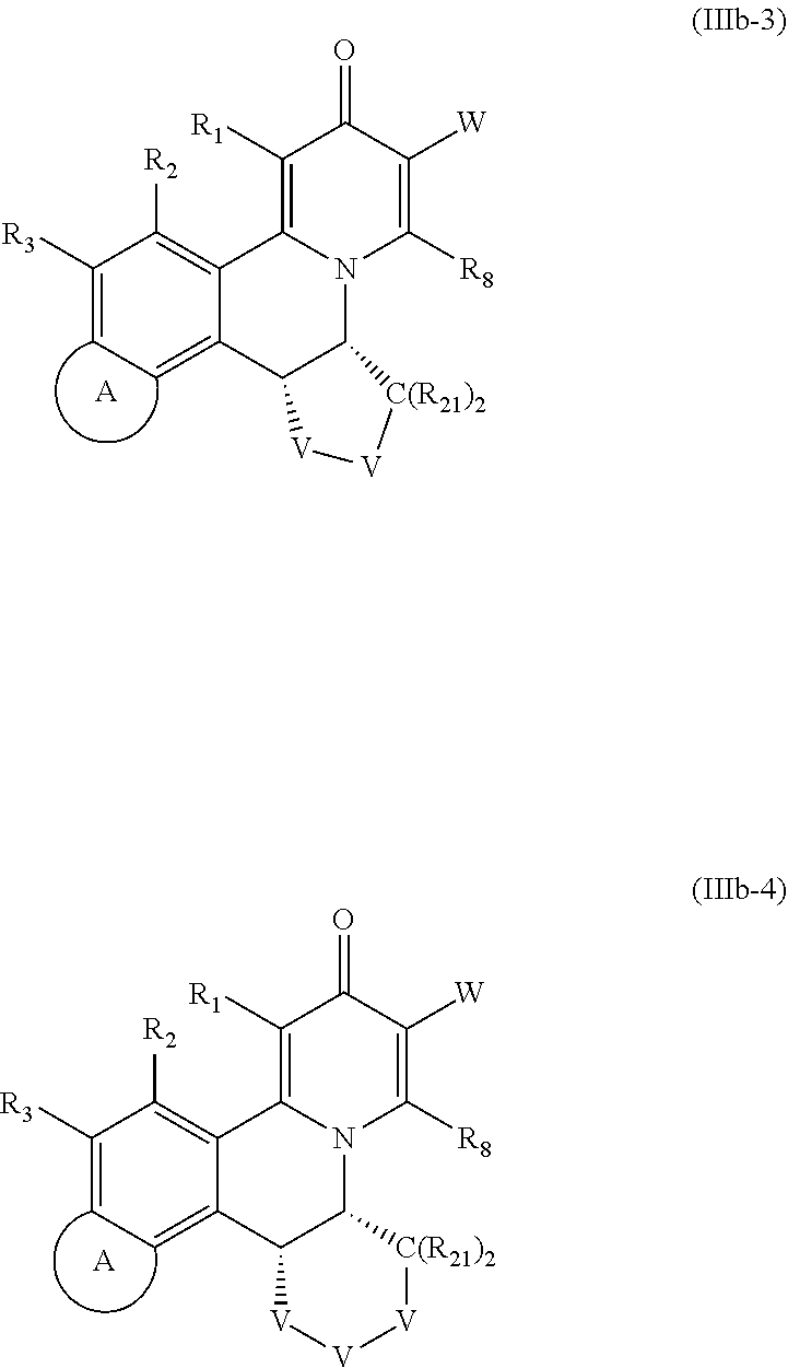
C1([R1])=C2N(C([R8])=C([W])C1=O)C1C(C3=CC=C([R3])C([R2])=C23)[V][V][C(R21)2]1.[A].C1([R1])=C2N(C([R8])=C([W])C1=O)C1C(C3=CC=C([R3])C([R2])=C23)[V][V][V][C(R21)2]1.[A]
